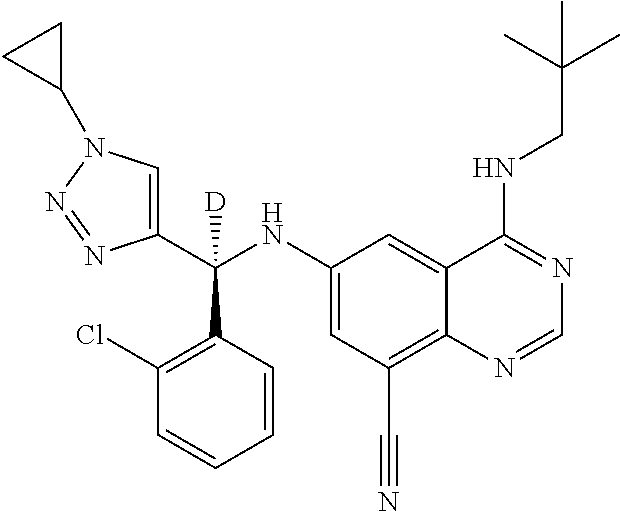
C1(NC(C2=CN(C3CC3)N=N2)(C2=C(Cl)C=CC=C2)[D])=CC(C#N)=C2C(=C1)C(NCC(C)(C)C)=NC=N2
